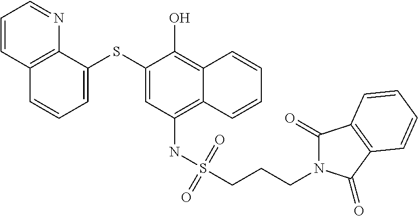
C1=C(SC2=CC(NS(CCCN3C(=O)C4=C(C3=O)C=CC=C4)(=O)=O)=C3C(=C2O)C=CC=C3)C2=C(C=C1)C=CC=N2
